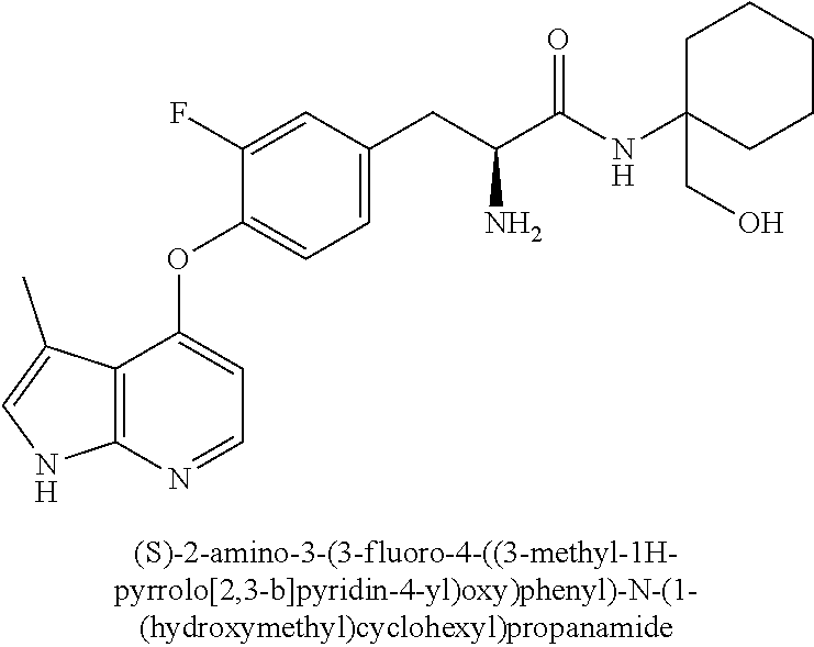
C1(F)=CC(CC(C(NC2(CO)CCCCC2)=O)N)=CC=C1OC1=CC=NC2=C1C(C)=CN2
